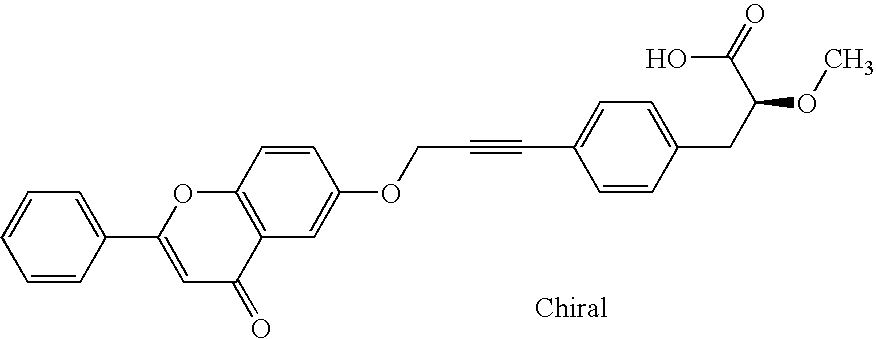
C1=CC2=C(C=C1OCC#CC1=CC=C(CC(OC)C(=O)O)C=C1)C(=O)C=C(C1=CC=CC=C1)O2
